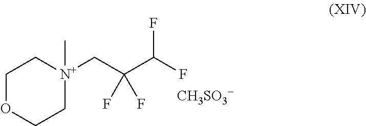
[N+]1(CC(C(F)F)(F)F)(C)CCOCC1.[CH3SO3-]
